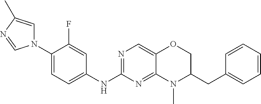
N1=C(NC2=CC=C(N3C=C(C)N=C3)C(F)=C2)N=C2C(=C1)OCC(CC1=CC=CC=C1)N2C
